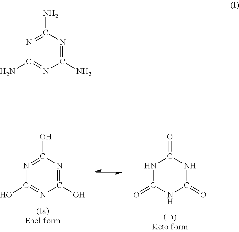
N1=C(O)N=C(O)N=C1O.N1C(=O)NC(=O)NC1=O.N1=C(N)N=C(N)N=C1N
